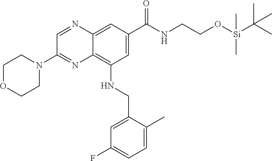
C1OCCN(C2=NC3=C(NCC4=CC(F)=CC=C4C)C=C(C(NCCO[Si](C(C)(C)C)(C)C)=O)C=C3N=C2)C1
